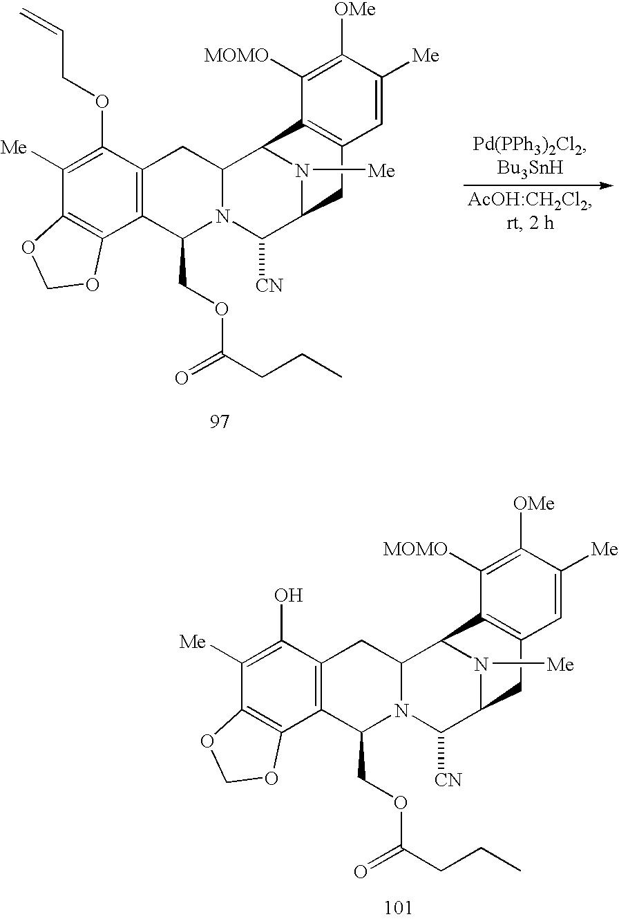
C1([Me])=C(O)C2=C(C3=C1OCO3)C(COC(CCC)=O)N1C(C2)C2N([Me])C(C1[CN])CC1=C2C([MOMO])=C([OMe])C([Me])=C1.C1([Me])=C(OCC=C)C2=C(C3=C1OCO3)C(COC(CCC)=O)N1C(C2)C2N([Me])C(C1[CN])CC1=C2C([MOMO])=C([OMe])C([Me])=C1
